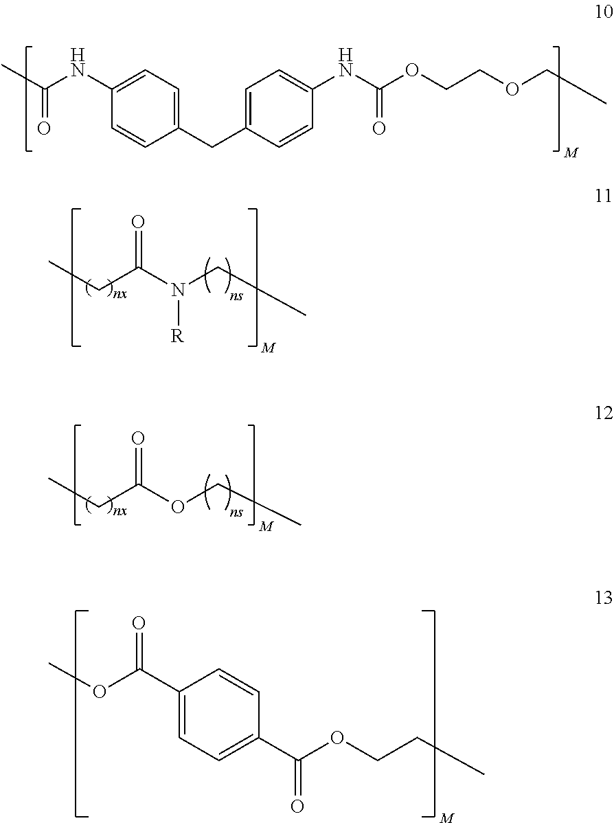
C1(NC(C)=O)=CC=C(CC2=CC=C(NC(OCCOCC)=O)C=C2)C=C1.O=C(N(CC)[R])CC.O=C(OCC)CC.C1(C(OC)=O)=CC=C(C(OCCC)=O)C=C1
